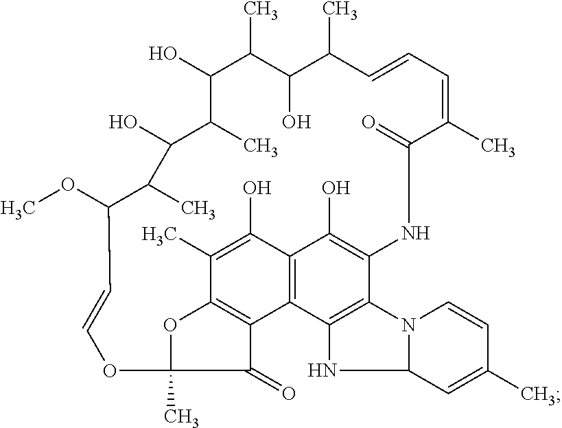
C1(C)=C(O)C2=C3C4=C1OC(C)(C4=O)OC=CC(OC)C(C)C(O)C(C)C(O)C(C)C(O)C(C)C=CC=C(C)C(=O)NC(=C2O)C1=C3NC2N1C=CC(C)=C2
